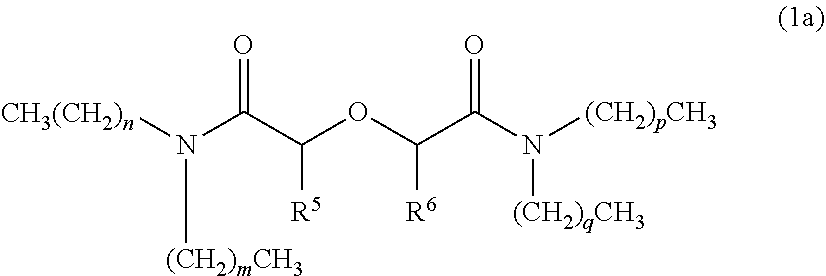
[CH3(CH2)n]N(C(C(OC(C(N([(CH2)pCH3])[(CH2)qCH3])=O)[R6])[R5])=O)[(CH2)mCH3]
